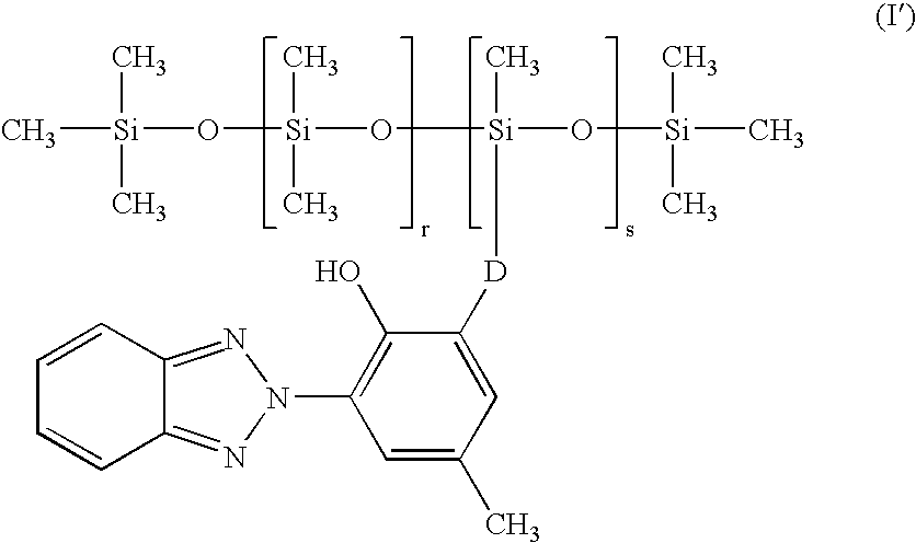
C12=NN(C3=C(O)C([D][Si](O[Si](C)(C)C)(O[Si](O[Si](C)(C)C)(C)C)C)=CC(C)=C3)N=C1C=CC=C2
